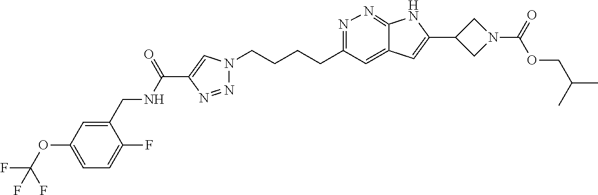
N1=C(CCCCN2N=NC(C(NCC3=CC(OC(F)(F)F)=CC=C3F)=O)=C2)C=C2C(=N1)NC(C1CN(C(OCC(C)C)=O)C1)=C2
